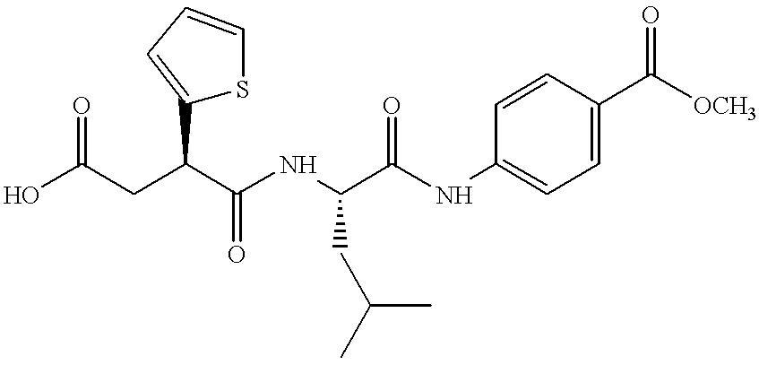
OC(CC(C(NC(C(NC1=CC=C(C([OCH3])=O)C=C1)=O)CC(C)C)=O)C1=CC=CS1)=O
